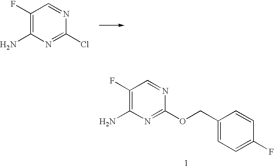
C1(F)=C(N)N=C(Cl)N=C1.C1(F)=C(N)N=C(OCC2=CC=C(F)C=C2)N=C1
